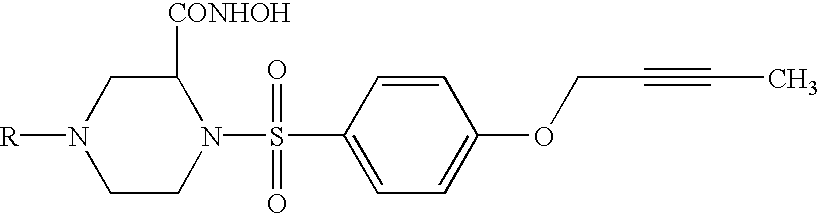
C1CN(S(C2=CC=C(OCC#CC)C=C2)(=O)=O)C([CONHOH])CN1[R]
